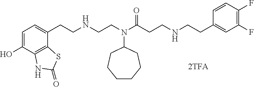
C1=C(O)C2=C(C(CCNCCN(C(CCNCCC3=CC(F)=C(F)C=C3)=O)C3CCCCCC3)=C1)SC(=O)N2
